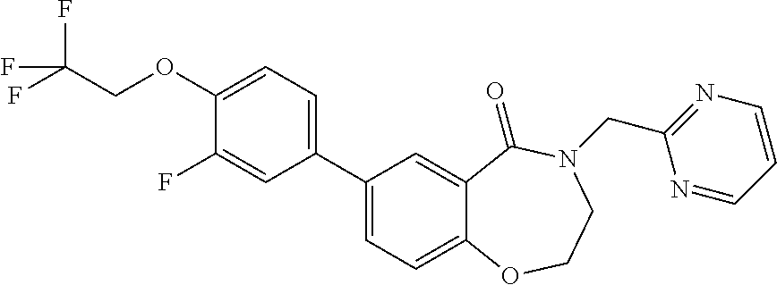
C1(C2=CC=C3C(=C2)C(=O)N(CC2=NC=CC=N2)CCO3)=CC=C(OCC(F)(F)F)C(F)=C1
